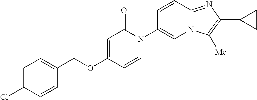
C1=C(Cl)C=CC(COC2=CC(=O)N(C3=CN4C(=NC(C5CC5)=C4[Me])C=C3)C=C2)=C1
